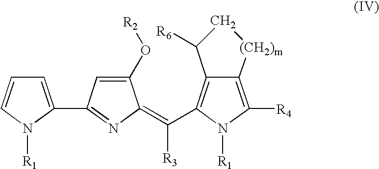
C1=C(C2=NC(=C([R3])C3=C4C(=C([R4])N3[R1])[(CH2)m]CC4[R6])C(O[R2])=C2)N([R1])C=C1
